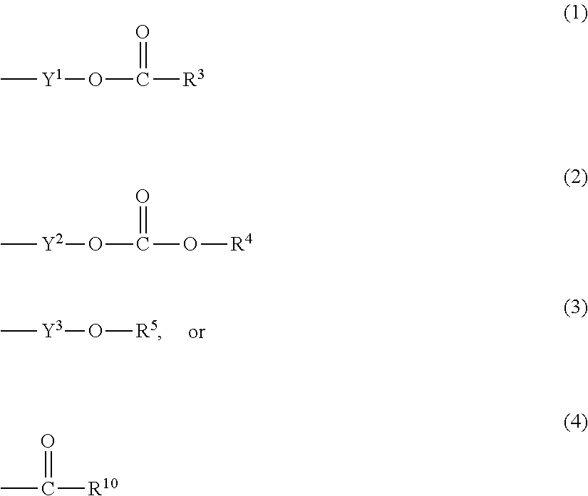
[R5]O[Y3]C.O(C(O[R4])=O)[Y2]C.C([R3])(=O)O[Y1]C.CC([R10])=O
